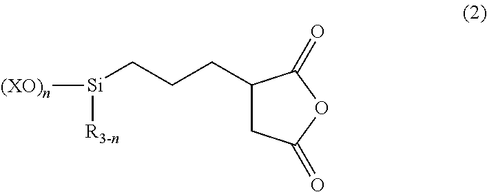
[(XO)n][Si]([R3-n])CCCC1CC(=O)OC1=O
